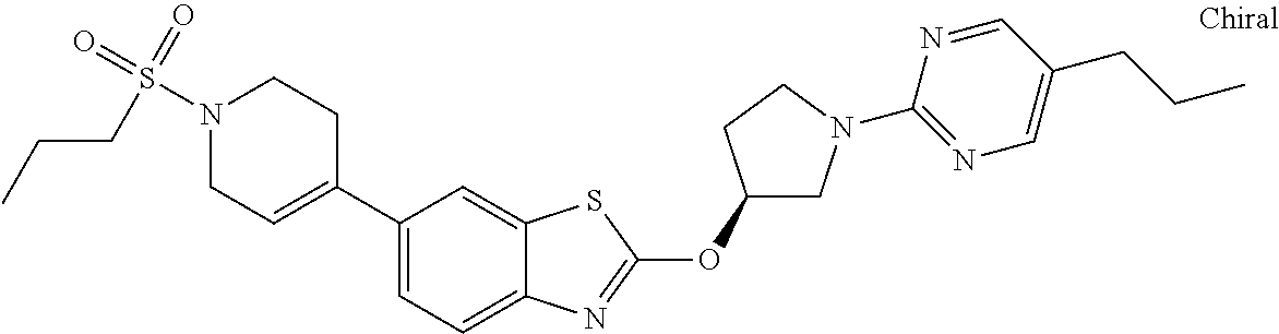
C1(C2=CCN(S(=O)(=O)CCC)CC2)=CC=C2C(=C1)SC(OC1CN(C3=NC=C(CCC)C=N3)CC1)=N2
